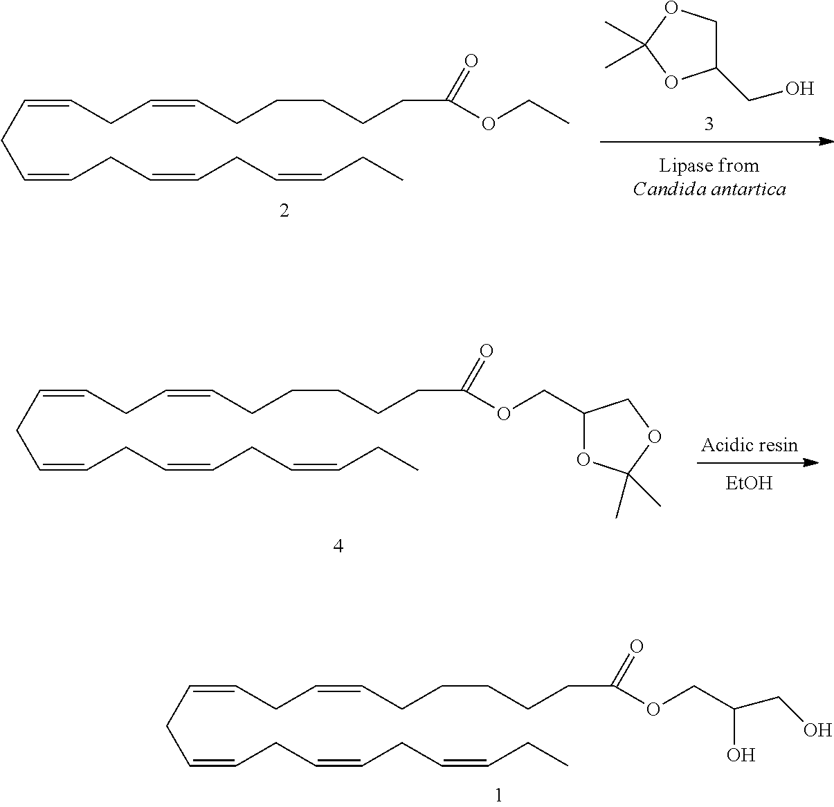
C1(CO)COC(C)(C)O1.C(CC=CCC=CCC=CCC)=CCC=CCCCCCC(=O)OCC.[EtOH].O1C(C)(C)OCC1COC(CCCCCC=CCC=CCC=CCC=CCC=CCC)=O.C(CC=CCC=CCC=CCC)=CCC=CCCCCCC(=O)OCC(CO)O
